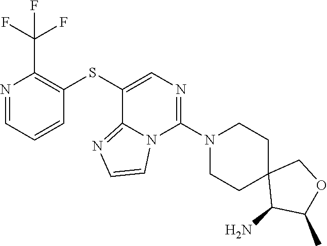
S(C1=C(C(F)(F)F)N=CC=C1)C1=CN=C(N2CCC3(CC2)C(N)C(C)OC3)N2C1=NC=C2
